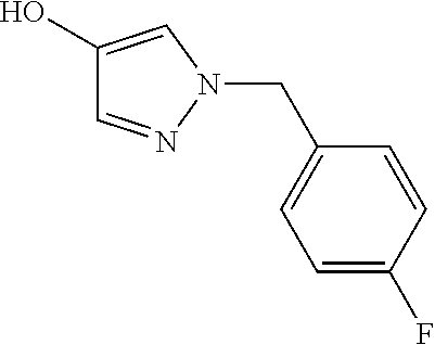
C1(O)=CN(CC2=CC=C(F)C=C2)N=C1
